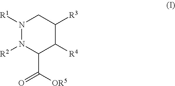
N1([R1])N([R2])C(C([OR5])=O)C([R4])C([R3])C1
